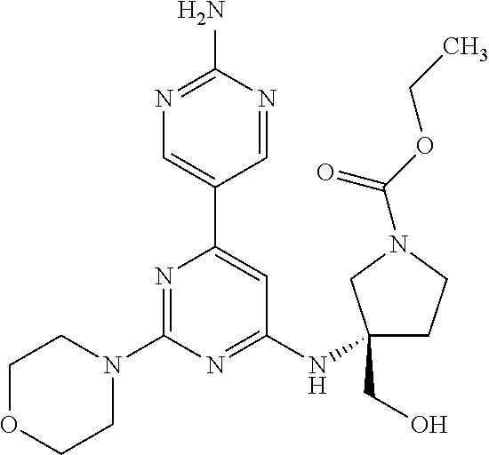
N1=C(N)N=CC(C2=CC(NC3(CO)CCN(C(OCC)=O)C3)=NC(N3CCOCC3)=N2)=C1
